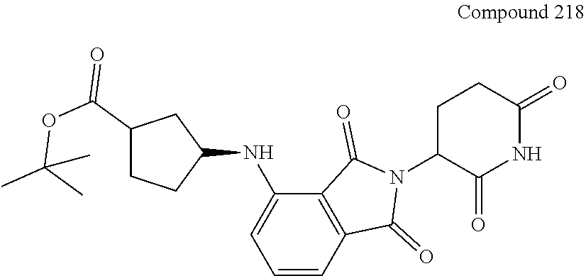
C1=CC2=C(C(NC3CCC(C(OC(C)(C)C)=O)C3)=C1)C(=O)N(C1C(=O)NC(=O)CC1)C2=O
